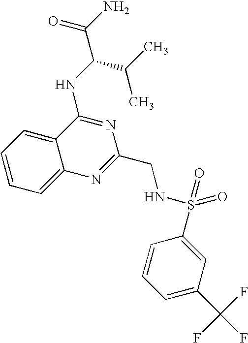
C1=CC=C2C(=C1)C(NC(C(C)C)C(N)=O)=NC(CNS(C1=CC(C(F)(F)F)=CC=C1)(=O)=O)=N2
